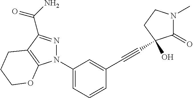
N1(C2=CC=CC(C#CC3(O)C(=O)N(C)CC3)=C2)N=C(C(N)=O)C2=C1OCCC2
